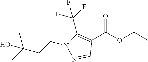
C(N1C(C(F)(F)F)=C(C(OCC)=O)C=N1)CC(C)(C)O
